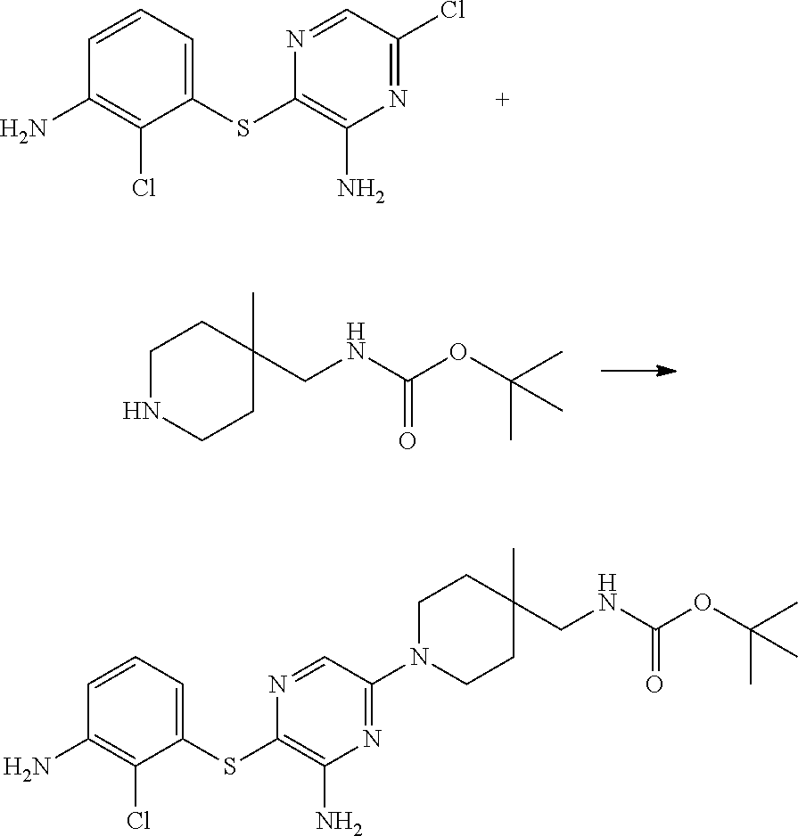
N1=C(Cl)C=NC(SC2=CC=CC(N)=C2Cl)=C1N.C1NCCC(CNC(OC(C)(C)C)=O)(C)C1.N1=C(N2CCC(CNC(OC(C)(C)C)=O)(C)CC2)C=NC(SC2=CC=CC(N)=C2Cl)=C1N
